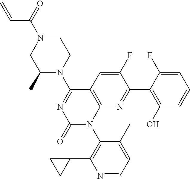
C1(C)N(C2=NC(=O)N(C3=C(C4CC4)N=CC=C3C)C3=C2C=C(F)C(C2=C(O)C=CC=C2F)=N3)CCN(C(=O)C=C)C1
